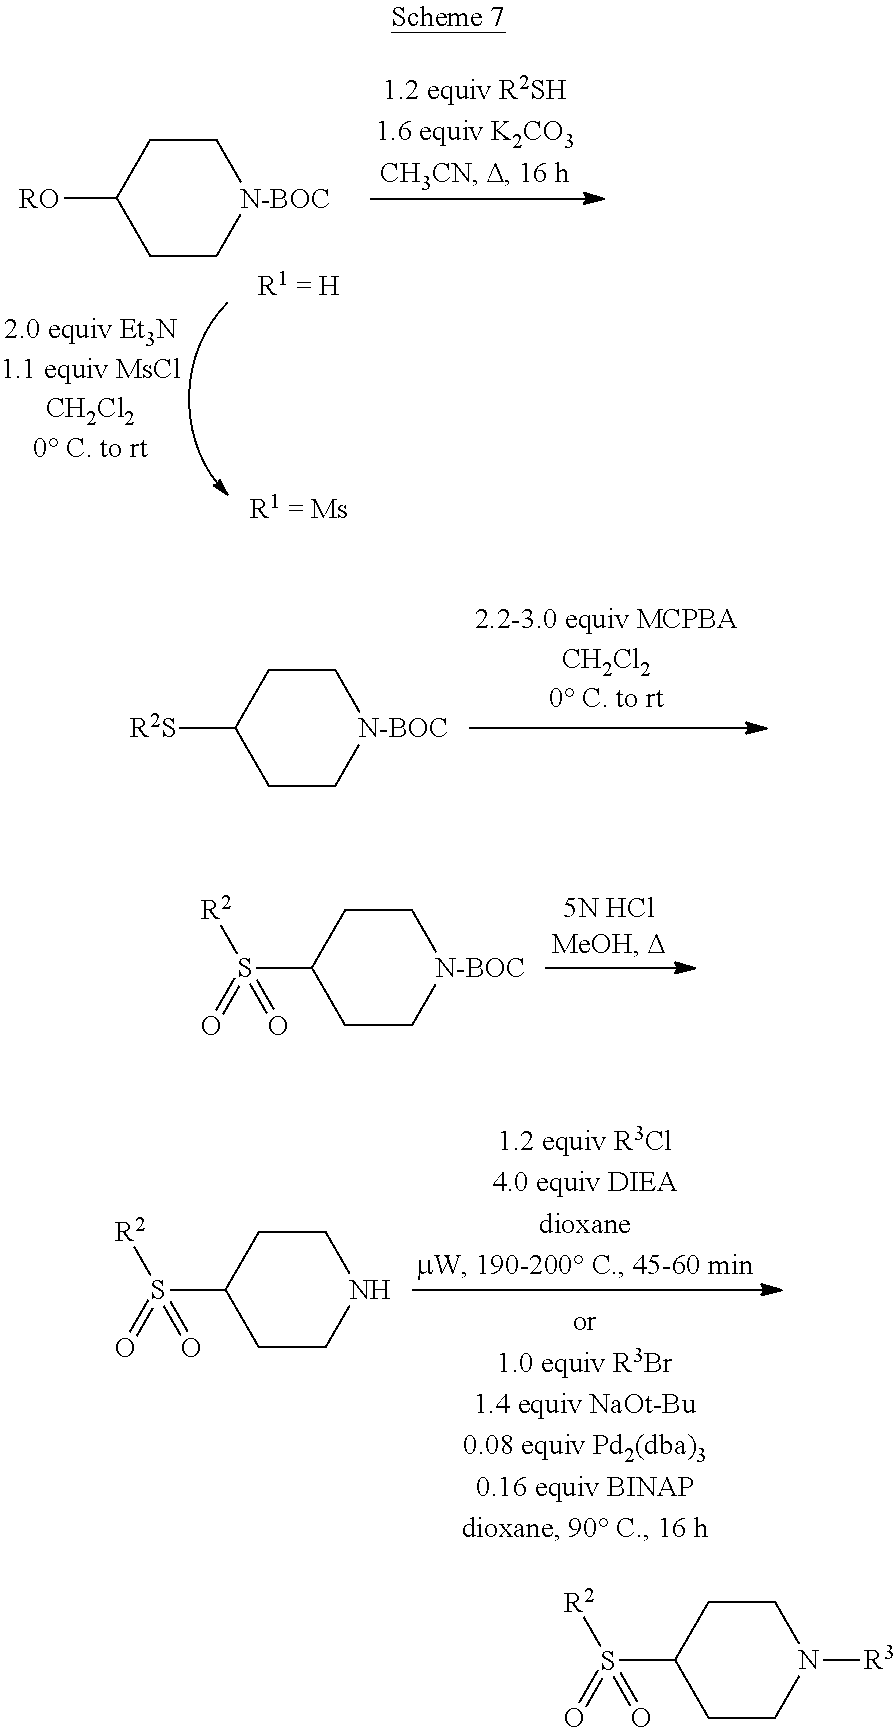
C1CC([RO])CC[N-BOC]1.C1CC([R2S])CC[N-BOC]1.C1CC(S([R2])(=O)=O)CC[N-BOC]1.C1CC(S([R2])(=O)=O)CCN1.C1CC(S([R2])(=O)=O)CCN1[R3]
